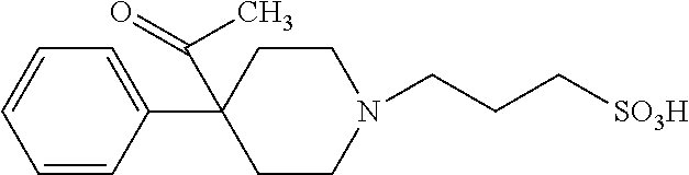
N1(CCC[SO3H])CCC(C2=CC=CC=C2)(C(C)=O)CC1
